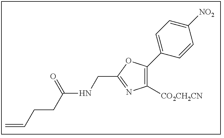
C1([CO2CH2CN])=C(C2=CC=C([NO2])C=C2)OC(CNC(CCC=C)=O)=N1
